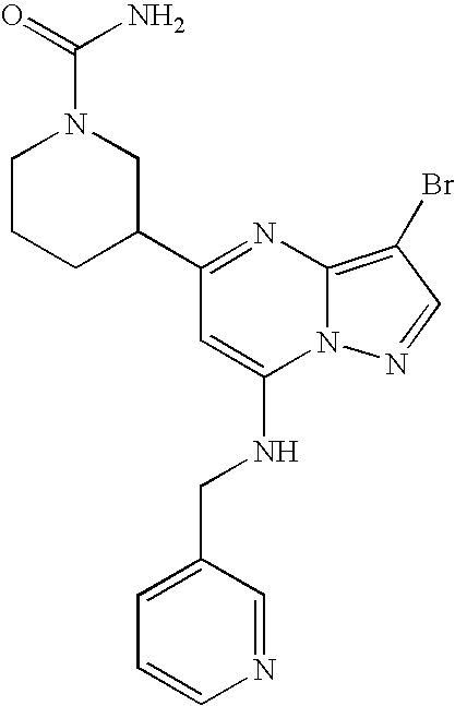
C1CCC(C2=NC3=C(Br)C=NN3C(NCC3=CC=CN=C3)=C2)CN1C(N)=O
